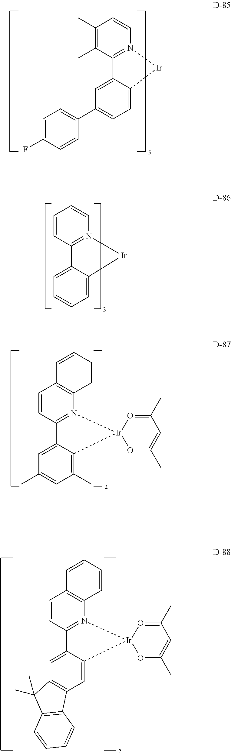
C1=CN2=C(C(C)=C1C)C1=CC(C3=CC=C(F)C=C3)=CC=C1[Ir]2.C1=CN2=C(C=C1)C1=CC=CC=C1[Ir]2.C12=C(N3=C(C=C1)C1=CC4=C(C=C1[Ir]31OC(C)=CC(C)=O1)C1=C(C4(C)C)C=CC=C1)C=CC=C2.C12=C(N3=C(C=C1)C1=CC(C)=CC(C)=C1[Ir]31OC(C)=CC(C)=O1)C=CC=C2
